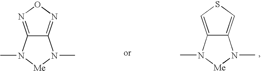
C12=CSC=C1N(C)[Me]N2C.C12=NON=C1N(C)[Me]N2C
